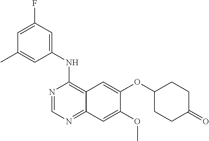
N1=CN=C2C(=C1NC1=CC(F)=CC(C)=C1)C=C(OC1CCC(=O)CC1)C(OC)=C2
